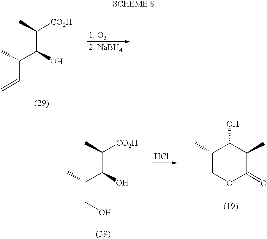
C(C(O)C(C=C)C)(C)[CO2H].C(C(O)C(CO)C)(C)[CO2H].Cl.C1(C)COC(=O)C(C)C1O
